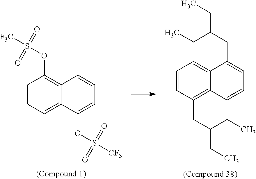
C1=CC=C2C(=C1OS([F3C])(=O)=O)C=CC=C2OS([CF3])(=O)=O.C1=CC(CC(CC)CC)=C2C(=C1)C(CC(CC)CC)=CC=C2
